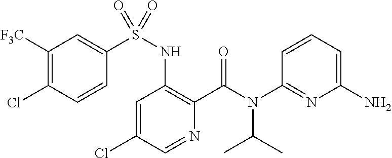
C1=C(Cl)C=NC(C(N(C(C)C)C2=NC(N)=CC=C2)=O)=C1NS(=O)(C1=CC([F3C])=C(Cl)C=C1)=O
